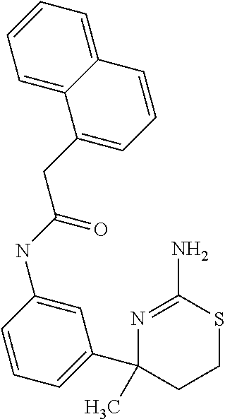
C1(NC(CC2=CC=CC3=CC=CC=C23)=O)=CC(C2(C)CCSC(N)=N2)=CC=C1
